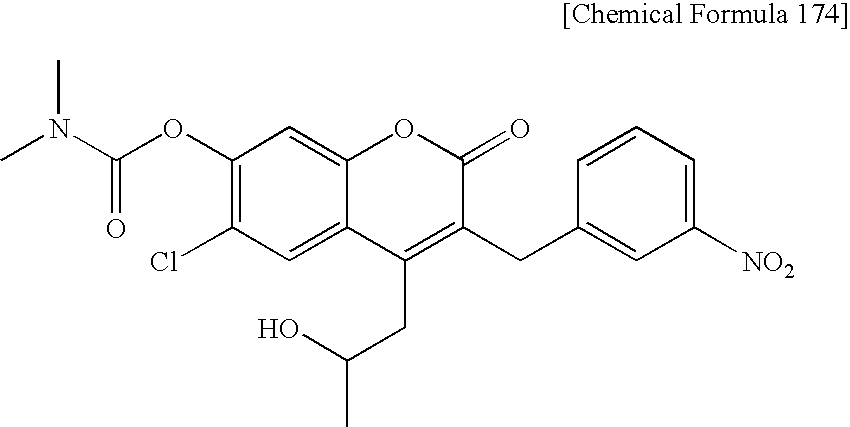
C1(OC(N(C)C)=O)=C(Cl)C=C2C(=C1)OC(=O)C(CC1=CC([NO2])=CC=C1)=C2CC(C)O
